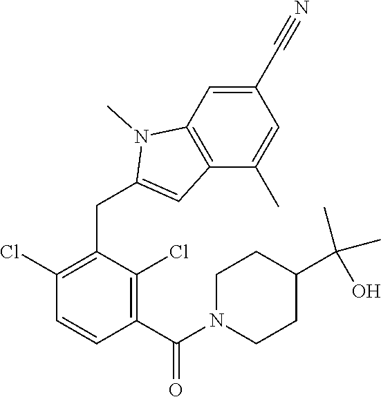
C1(Cl)=C(CC2=CC3=C(N2C)C=C(C#N)C=C3C)C(Cl)=C(C(=O)N2CCC(C(O)(C)C)CC2)C=C1
